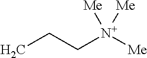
CCC[N+]([Me])([Me])[Me]
